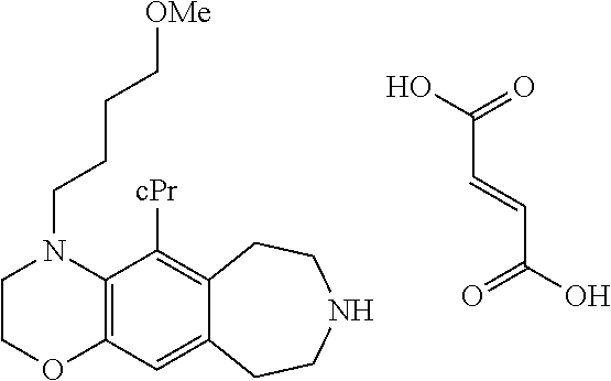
C1COC2=C(N1CCCC[OMe])C([cPr])=C1C(=C2)CCNCC1.C(C=CC(O)=O)(O)=O
